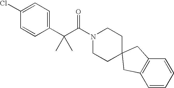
C1(Cl)=CC=C(C(C(N2CCC3(CC2)CC2=C(C=CC=C2)C3)=O)(C)C)C=C1
